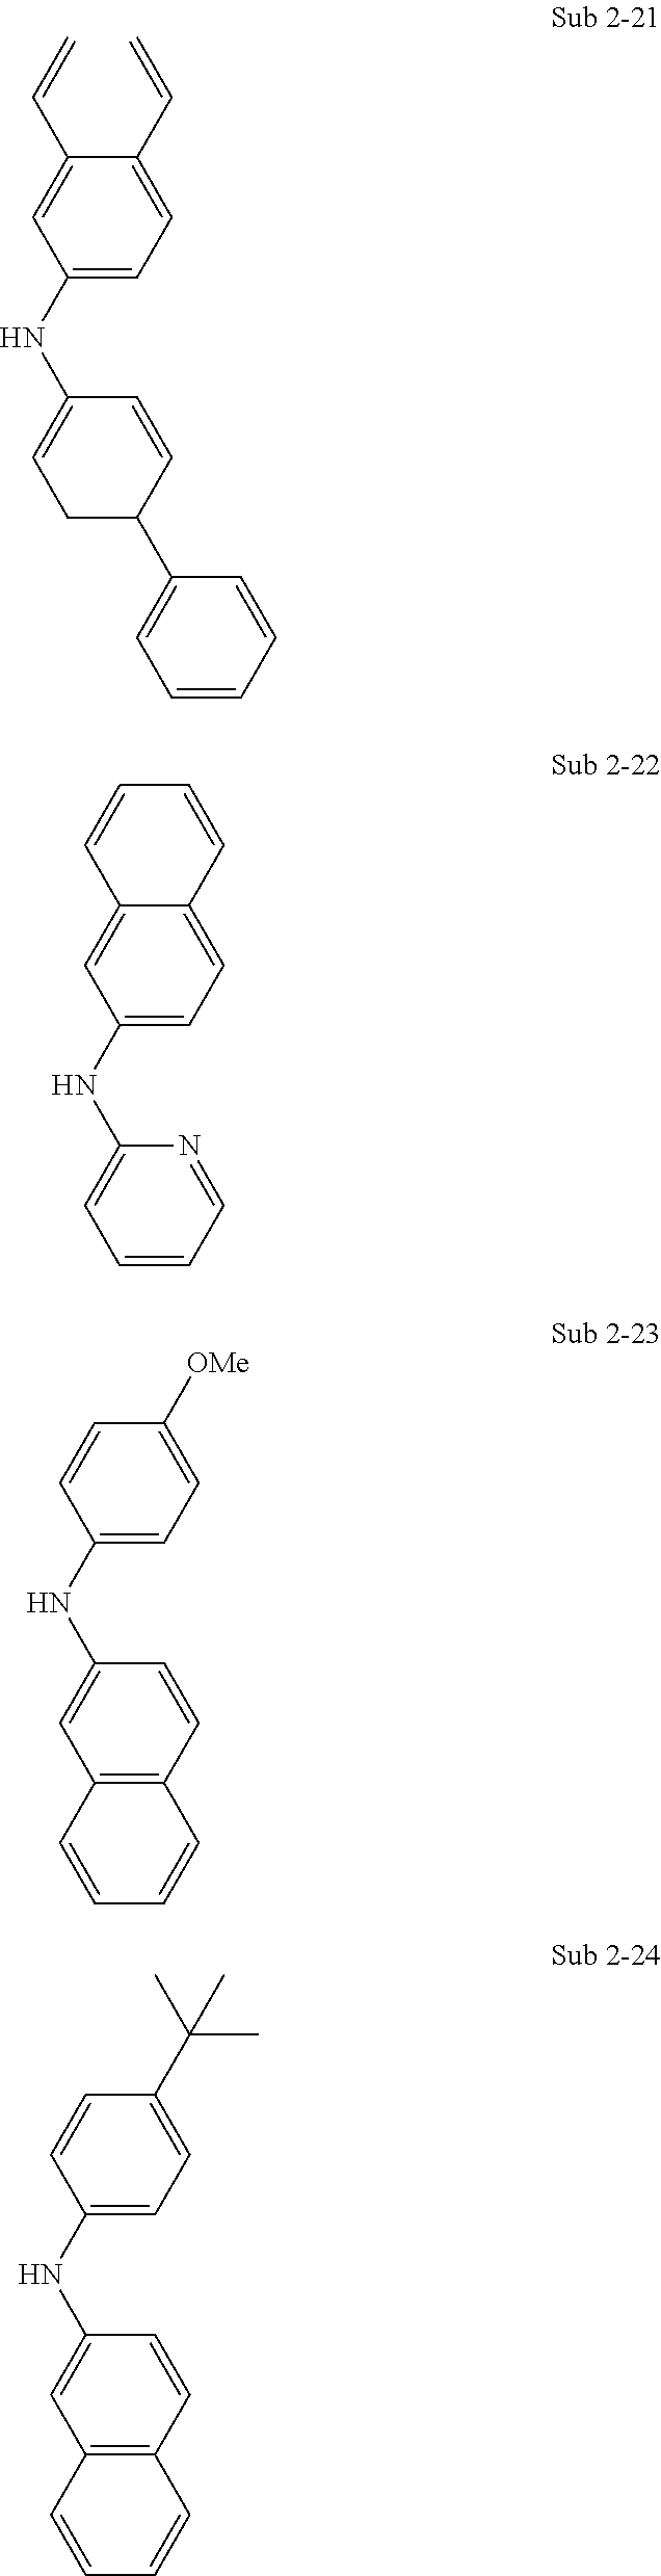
C1(C(C)(C)C)=CC=C(NC2=CC3=C(C=C2)C=CC=C3)C=C1.C1(C=C)=CC=C(NC2=CCC(C3=CC=CC=C3)C=C2)C=C1C=C.C12=CC=C(NC3=CC=CC=N3)C=C1C=CC=C2.C1([OMe])=CC=C(NC2=CC3=C(C=C2)C=CC=C3)C=C1
